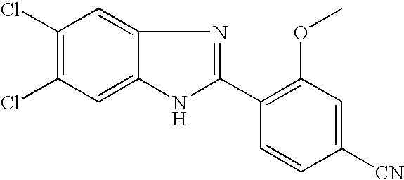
C1(Cl)=C(Cl)C=C2C(=C1)N=C(C1=C(OC)C=C([CN])C=C1)N2
